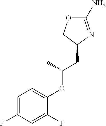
C1(N)=NC(CC(OC2=CC=C(F)C=C2F)C)CO1
